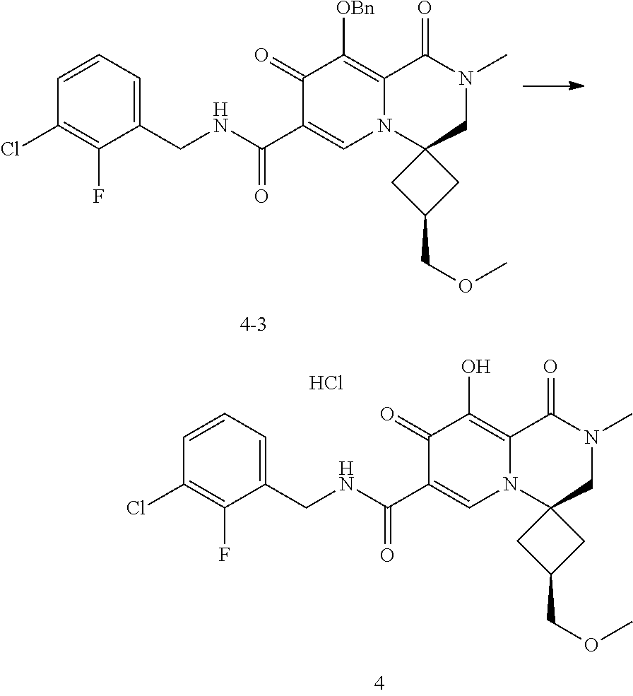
C1=CC(Cl)=C(F)C(CNC(C2=CN3C(=C(O)C2=O)C(=O)N(C)CC32CC(COC)C2)=O)=C1.Cl.C1=CC(Cl)=C(F)C(CNC(C2=CN3C(=C([OBn])C2=O)C(=O)N(C)CC32CC(COC)C2)=O)=C1
